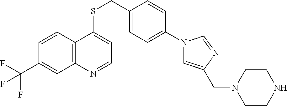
C12=C(C=CC(C(F)(F)F)=C1)C(SCC1=CC=C(N3C=C(CN4CCNCC4)N=C3)C=C1)=CC=N2
